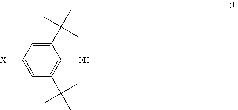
C1([X])=CC(C(C)(C)C)=C(O)C(C(C)(C)C)=C1
